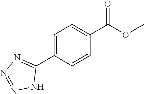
C1=C(C(=O)OC)C=CC(C2=NN=NN2)=C1
